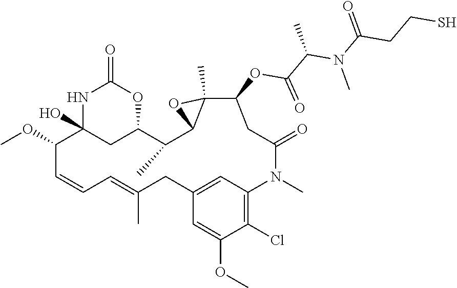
COC1C=CC=C(C)CC2=CC(=C(Cl)C(OC)=C2)N(C)C(=O)CC(OC(C(C)N(C(=O)CCS)C)=O)C2(C)C(C(C)C3CC1(O)NC(=O)O3)O2
